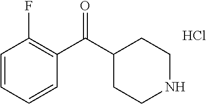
C1=CC=CC(F)=C1C(C1CCNCC1)=O.Cl
